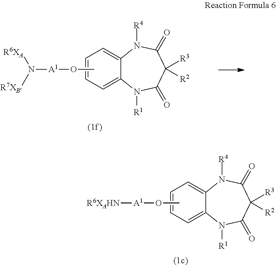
C12=CC=CC=C1N([R1])C(=O)C([R3])([R2])C(=O)N2[R4].CO[A1]N([R6XA])[R7XB].C12=CC=CC=C1N([R1])C(=O)C([R3])([R2])C(=O)N2[R4].CO[A1][R6XAHN]
